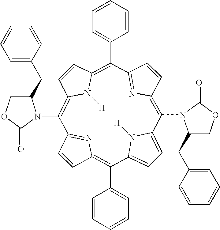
C1=CC2=C(C3=CC=CC=C3)C3=CC=C(N3[H])C(N3C(CC4=CC=CC=C4)COC3=O)=C3C=CC(=N3)C(C3=CC=CC=C3)=C3C=CC(=C(N4C(CC5=CC=CC=C5)COC4=O)C1=N2)N3[H]
